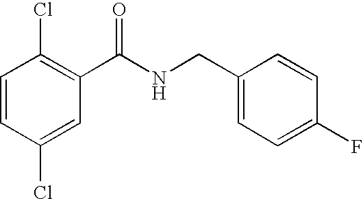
C1=CC(Cl)=CC(C(NCC2=CC=C(F)C=C2)=O)=C1Cl
